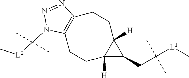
C12([H])C(CC([L1]C)(C)C)C1([H])CCC1=C(CC2)N(C([L2]C)(C)C)N=N1
